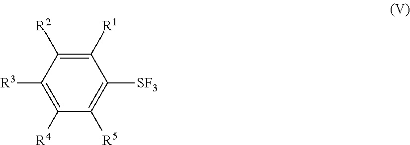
C1([SF3])=C([R5])C([R4])=C([R3])C([R2])=C1[R1]
